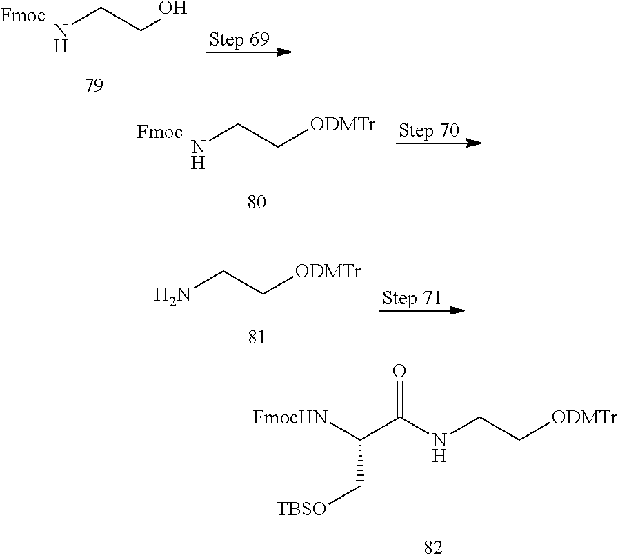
C(C([FmocHN])C(NCC[ODMTr])=O)[TBSO].C(O)CN.C([ODMTr])CN.NCC[ODMTr]
